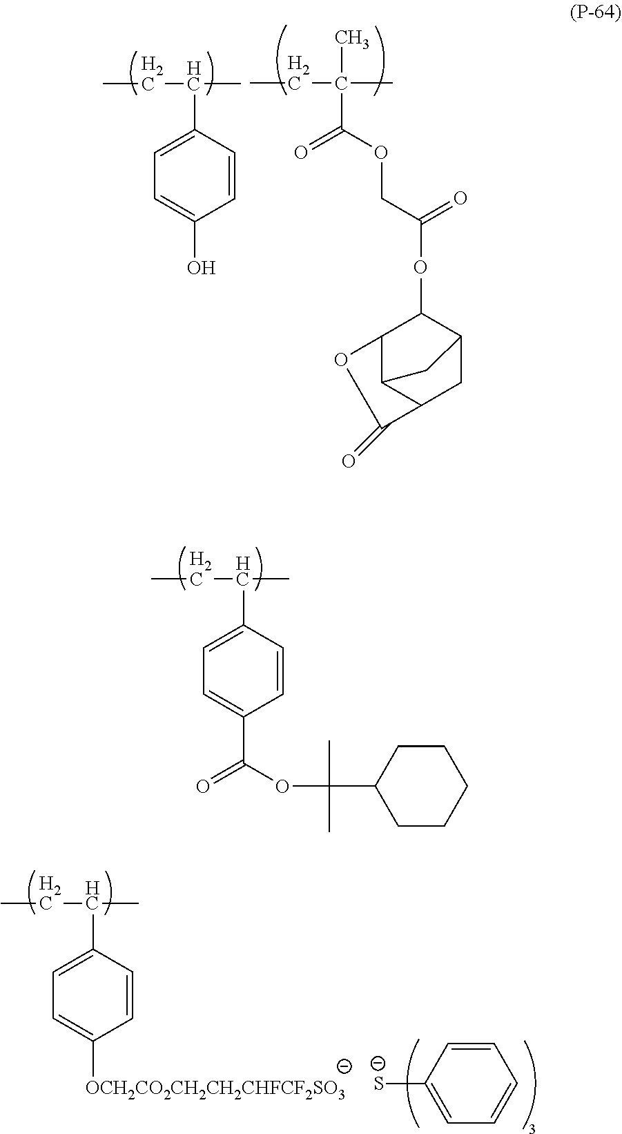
C(C)C(C)(C)C(OCC(OC1C2C3C(CC1C3)C(=O)O2)=O)=O.C1=C(C(CC)C)C=CC(O)=C1.C1(C(CC)C)=CC=C(C(=O)OC(C2CCCCC2)(C)C)C=C1.C1(C(CC)C)=CC=C([OCH2CO2CH2CH2CHFCF2SO3])C=C1.C1([S-])=CC=CC=C1
